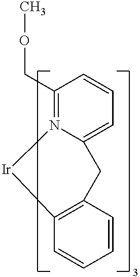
C1(COC)=N2C(=CC=C1)CC1=C(C=CC=C1)[Ir]2
